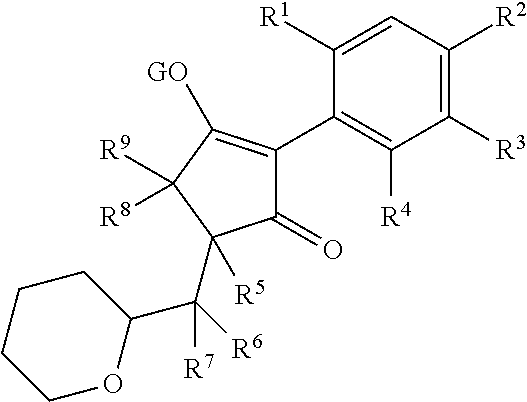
C1([R3])=C([R2])C=C([R1])C(C2=C([GO])C([R9])([R8])C(C([R6])(C3CCCCO3)[R7])([R5])C2=O)=C1[R4]
